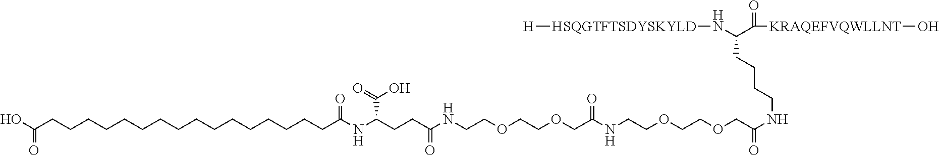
C(CC(NCCOCCOCC(NCCOCCOCC(NCCCCC(N[HSQGTFTSDYSKYLD][H])C(=O)[KRAQEFVQWLLNT]O)=O)=O)=O)C(NC(=O)CCCCCCCCCCCCCCCCC(O)=O)C(=O)O
